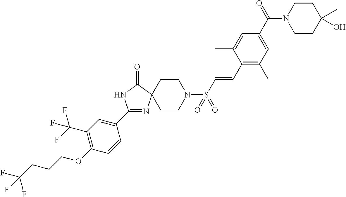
C1(C2=CC(C(F)(F)F)=C(OCCCC(F)(F)F)C=C2)=NC2(C(=O)N1)CCN(S(C=CC1=C(C)C=C(C(N3CCC(O)(C)CC3)=O)C=C1C)(=O)=O)CC2
